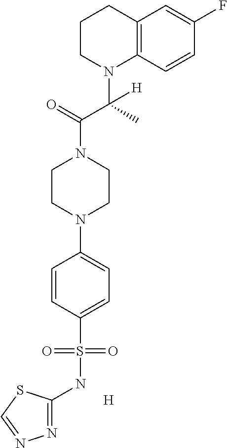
C12=C(C=CC(F)=C1)N(C(C)(C(N1CCN(C3=CC=C(S(NC4=NN=CS4)(=O)=O)C=C3)CC1)=O)[H])CCC2.[H]
